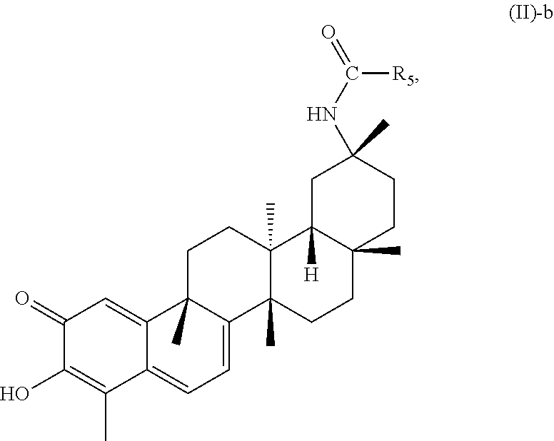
C1(=O)C(O)=C(C)C2=CC=C3C(C)(C2=C1)CCC1(C)C3(C)CCC2(C)C1([H])CC(C)(NC(=O)[R5])CC2
